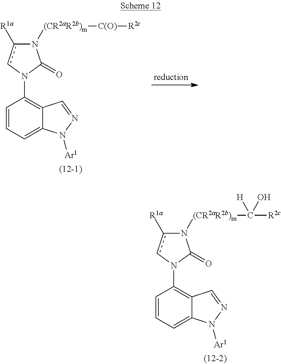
C1=CC=C2C(=C1N1C(=O)N([(CR2aR2b)m]C([R2c])([H])O)c([R1a])c1)C=NN2[Ar1].C1=CC=C2C(=C1N1C(=O)N([(CR2aR2b)m][C(O)][R2c])c([R1a])c1)C=NN2[Ar1]
